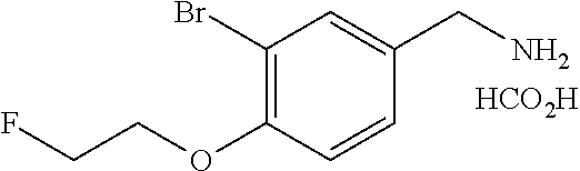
C1(Br)=C(OCCF)C=CC(CN)=C1.[HCO2H]
